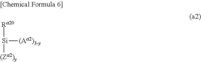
[Si]([Ra20])([(Aa2)3-y])[(Za2)y]
